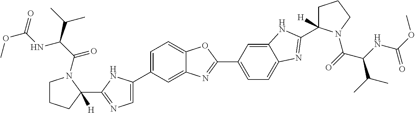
C1=C(C2=CN=C(C3([H])CCCN3C(C(C(C)C)NC(OC)=O)=O)N2)C=C2C(=C1)OC(C1=CC=C3C(=C1)NC(C1([H])CCCN1C(=O)C(NC(OC)=O)C(C)C)=N3)=N2
